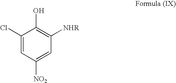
C1(Cl)=CC([NO2])=CC([NHR])=C1O
